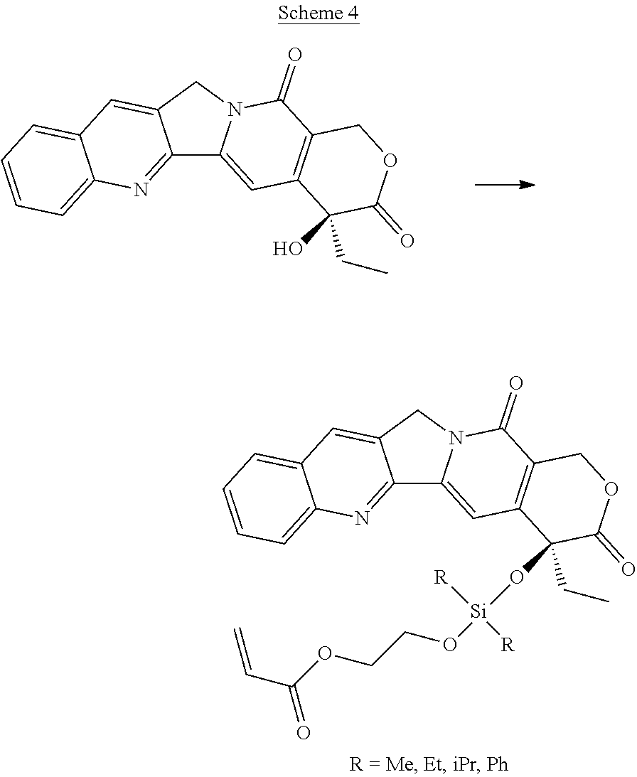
C12=NC3=CC=CC=C3C=C1CN1C2=CC2=C(C1=O)COC(=O)C2(O)CC.C12=NC3=CC=CC=C3C=C1CN1C2=CC2=C(C1=O)COC(=O)C2(CC)O[Si](OCCOC(C=C)=O)([R])[R]
